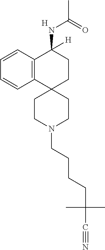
[H].C12=C(C=CC=C1)C(NC(C)=O)([H])CCC21CCN(CCCCC(C#N)(C)C)CC1
